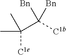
C(C([C1b])([Bn])[Bn])(C)(C)[C1e]
